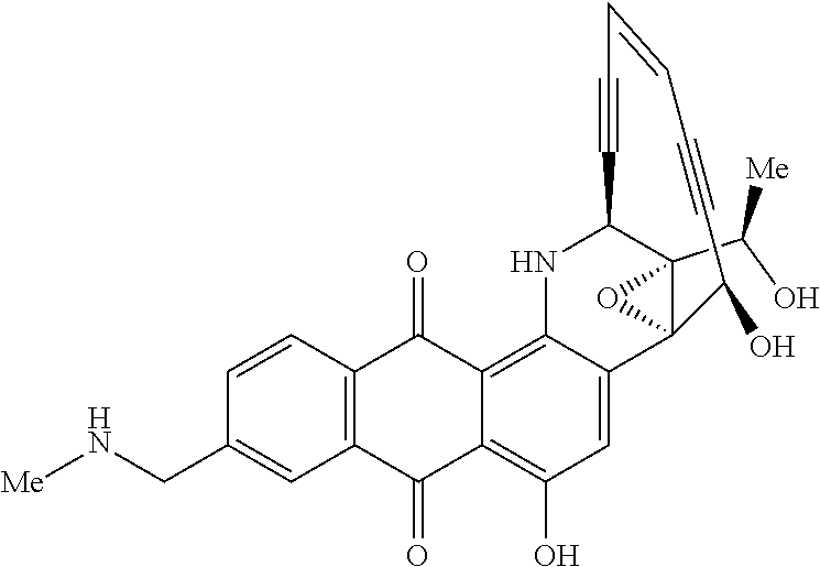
C12(C(O)[Me])C3(C4=CC(O)=C5C(=O)C6=C(C(=O)C5=C4NC1C#CC=CC#CC3O)C=CC(CN[Me])=C6)O2
